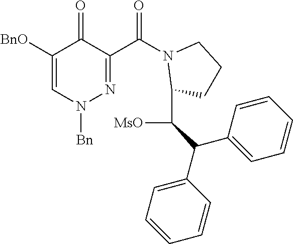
N1([Bn])C=C([BnO])C(=O)C(C(N2C(C([MsO])C(C3=CC=CC=C3)C3=CC=CC=C3)CCC2)=O)=N1
